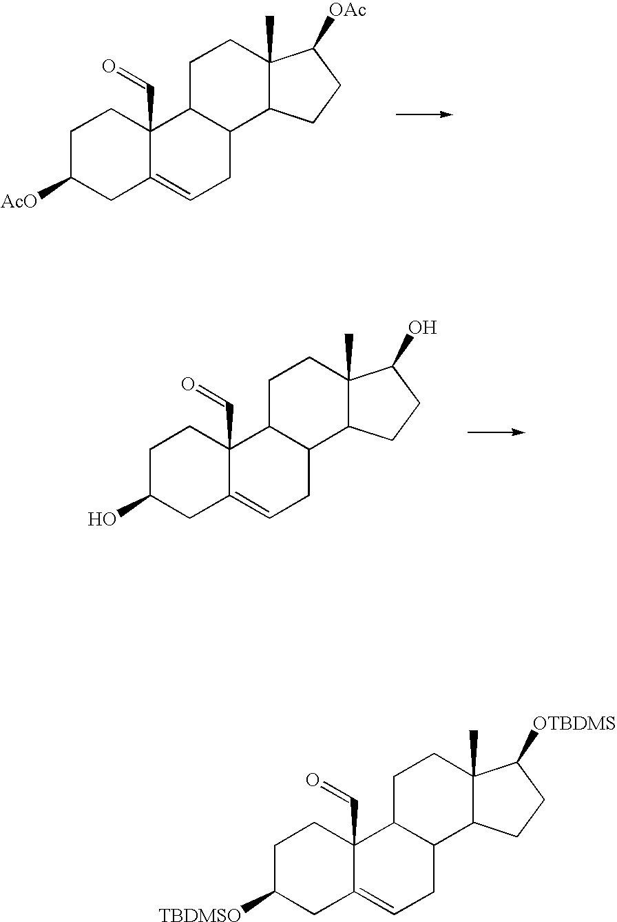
C1C([AcO])CC2=CCC3C(C2(C=O)C1)CCC1(C)C3CCC1[OAc].C1C(O)CC2=CCC3C(C2(C=O)C1)CCC1(C)C3CCC1O.C1C([TBDMSO])CC2=CCC3C(C2(C=O)C1)CCC1(C)C3CCC1[OTBDMS]
